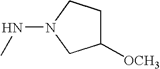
N(C)N1CCC([OCH3])C1
